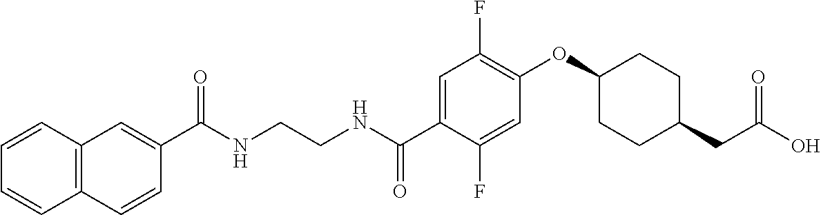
N(CCNC(C1=CC(F)=C(OC2CCC(CC(O)=O)CC2)C=C1F)=O)C(=O)C1=CC2=C(C=C1)C=CC=C2
